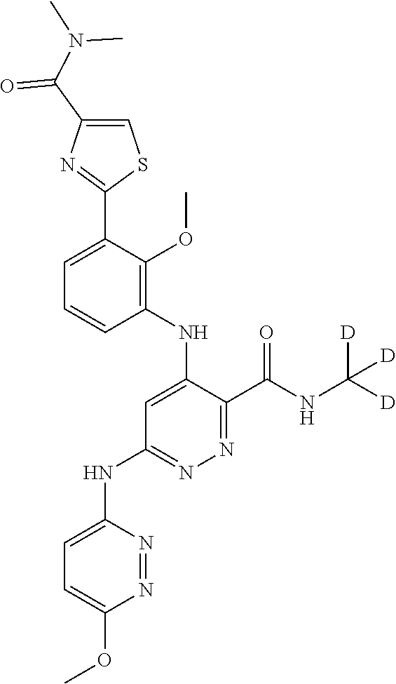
C1=C(C2=NC(C(N(C)C)=O)=CS2)C(OC)=C(NC2=CC(NC3=CC=C(OC)N=N3)=NN=C2C(NC([D])([D])[D])=O)C=C1
